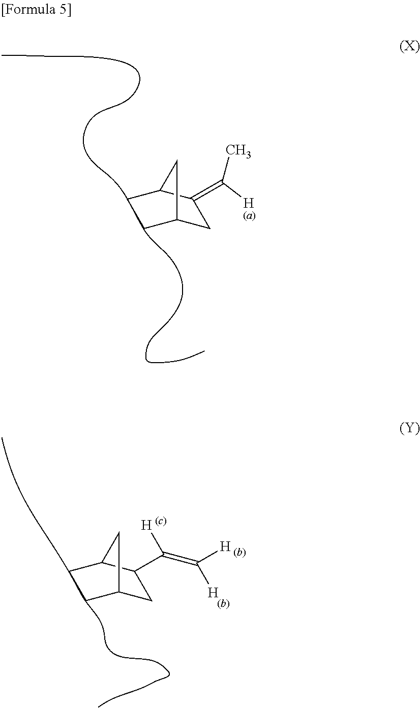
C1C2CCC(C1=C(C)[H])C2.C1C2CCC(C1C([H])=C([H])[H])C2
